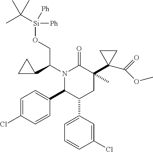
C([Si]([Ph])([Ph])OCC(C1CC1)N1C(C2=CC=C(Cl)C=C2)C(C2=CC=CC(Cl)=C2)CC(C)(C2(C(=O)OC)CC2)C1=O)(C)(C)C
